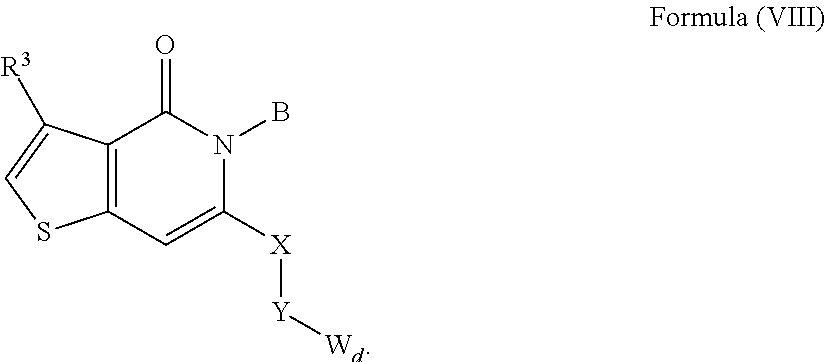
C12=C(C=C([X][Y][Wd])N(B)C1=O)SC=C2[R3]
